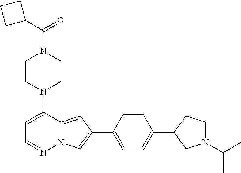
N1(C2=CC=NN3C2=CC(C2=CC=C(C4CN(C(C)C)CC4)C=C2)=C3)CCN(C(C2CCC2)=O)CC1
